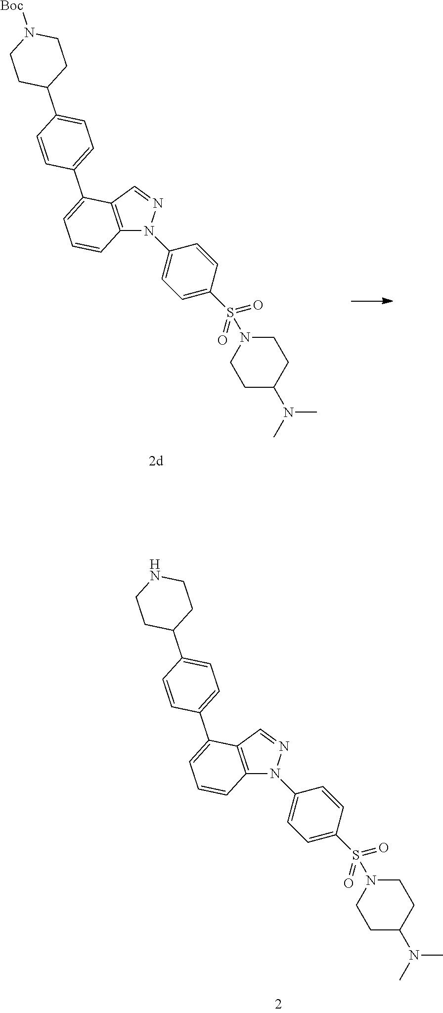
C12=C(C=NN1C1=CC=C(S(=O)(=O)N3CCC(N(C)C)CC3)C=C1)C(C1=CC=C(C3CCNCC3)C=C1)=CC=C2.C12=C(C=NN1C1=CC=C(S(=O)(=O)N3CCC(N(C)C)CC3)C=C1)C(C1=CC=C(C3CCN([Boc])CC3)C=C1)=CC=C2
